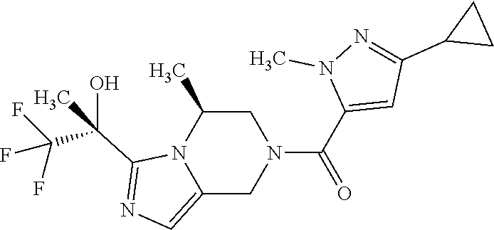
C1C(C)N2C(=CN=C2C(C(F)(F)F)(O)C)CN1C(C1=CC(C2CC2)=NN1C)=O
